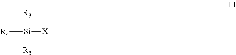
[R3][Si]([R5])([X])[R4]
